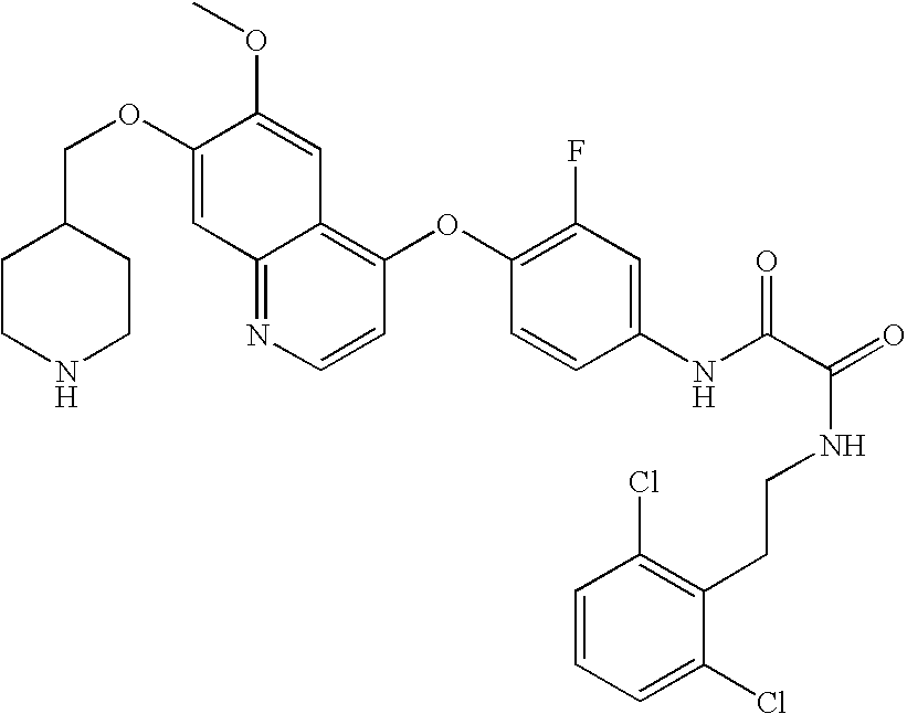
C12=NC=CC(OC3=C(F)C=C(NC(C(=O)NCCC4=C(Cl)C=CC=C4Cl)=O)C=C3)=C1C=C(OC)C(OCC1CCNCC1)=C2
